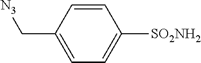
C1=CC(C[N3])=CC=C1[SO2NH2]
